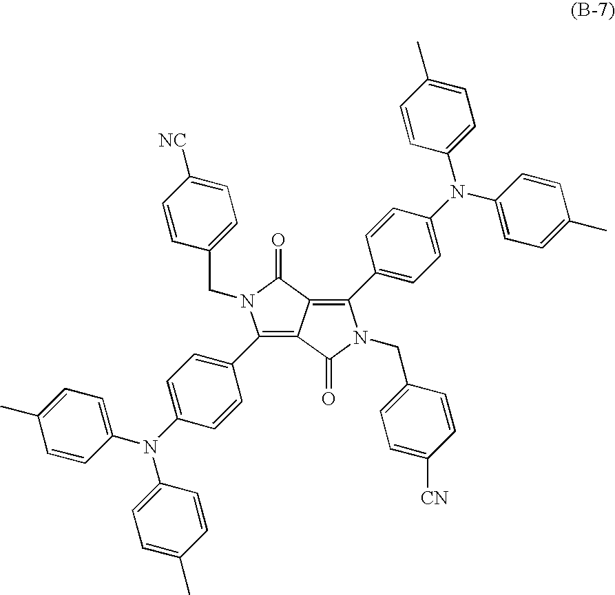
C12=C(C3=CC=C(N(C4=CC=C(C)C=C4)C4=CC=C(C)C=C4)C=C3)N(CC3=CC=C([CN])C=C3)C(=O)C1=C(C1=CC=C(N(C3=CC=C(C)C=C3)C3=CC=C(C)C=C3)C=C1)N(CC1=CC=C([NC])C=C1)C2=O
